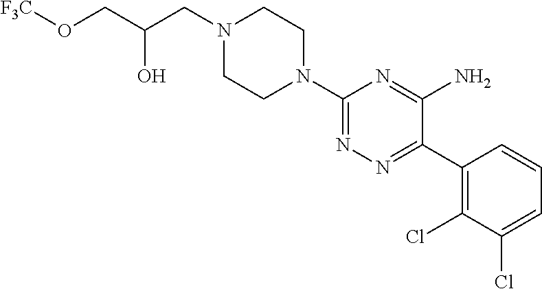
C1(N2CCN(CC(CO[F3C])O)CC2)=NN=C(C2=C(Cl)C(Cl)=CC=C2)C(N)=N1
